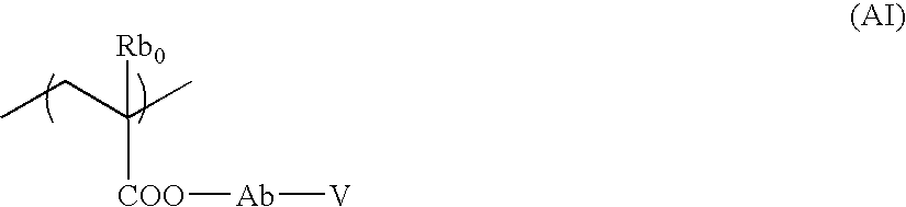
[COO]([Ab][V])C(CC)(C)[Rb0]
